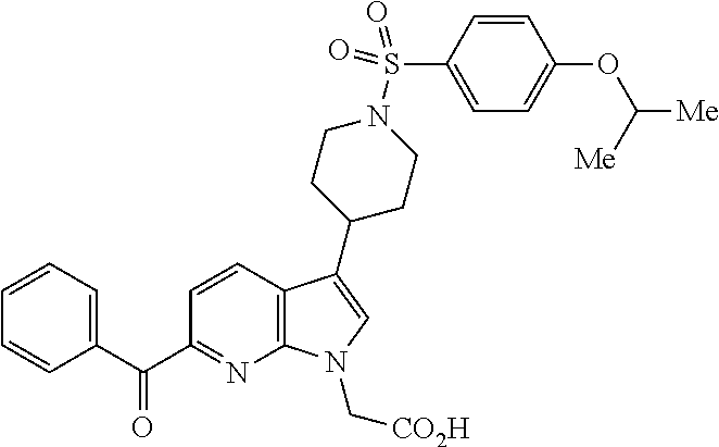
C12=C(C(C3CCN(S(C4=CC=C(OC([Me])[Me])C=C4)(=O)=O)CC3)=CN1C[CO2H])C=CC(C(=O)C1=CC=CC=C1)=N2
